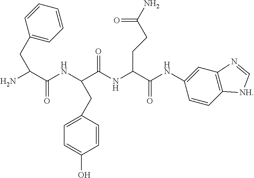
NC(C(NC(C(NC(C(NC1=CC2=C(C=C1)[NH]C=N2)=O)CCC(N)=O)=O)CC1=CC=C(O)C=C1)=O)CC1=CC=CC=C1
